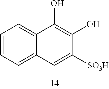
C1=CC=C2C(=C1)C(O)=C(O)C([SO3H])=C2
